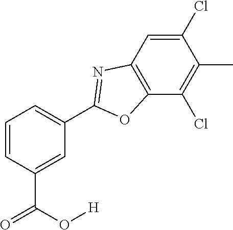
C1=C(C(O[H])=O)C=CC=C1C1=NC2=C(C(Cl)=C(C)C(Cl)=C2)O1
